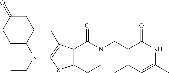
C12=C(CCN(CC3=C(C)C=C(C)NC3=O)C1=O)SC(N(CC)C1CCC(=O)CC1)=C2C
